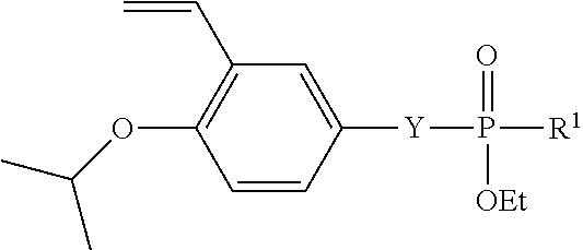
C=CC1=C(OC(C)C)C=CC([Y]P([R1])(=O)[OEt])=C1
